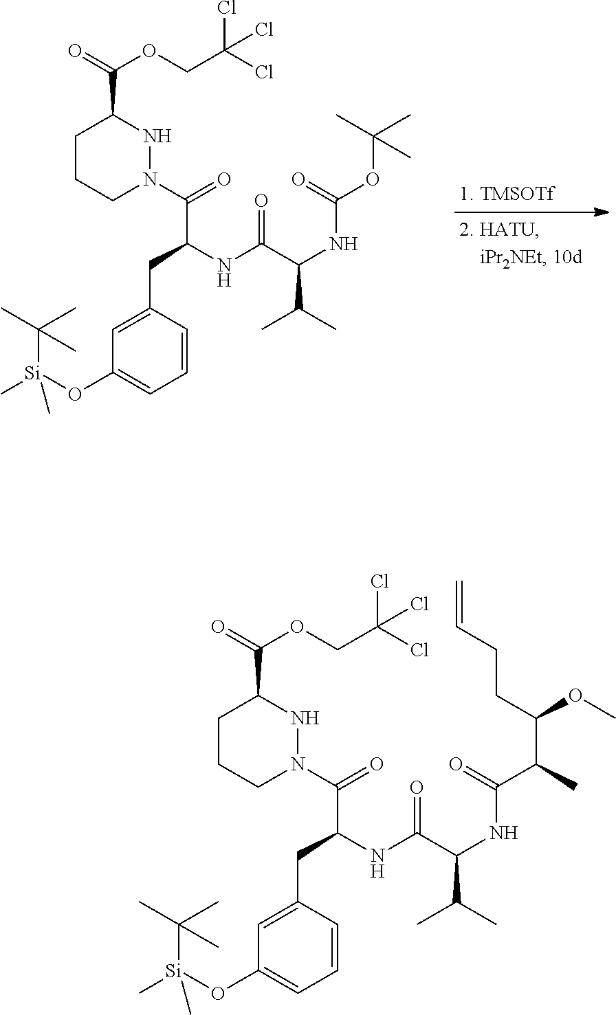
C(OC(C1CCCN(C(C(CC2=CC(O[Si](C)(C(C)(C)C)C)=CC=C2)NC(=O)C(C(C)C)NC(=O)OC(C)(C)C)=O)N1)=O)C(Cl)(Cl)Cl.C(OC(C1CCCN(C(C(CC2=CC(O[Si](C)(C(C)(C)C)C)=CC=C2)NC(=O)C(C(C)C)NC(=O)C(C(CCC=C)OC)C)=O)N1)=O)C(Cl)(Cl)Cl
